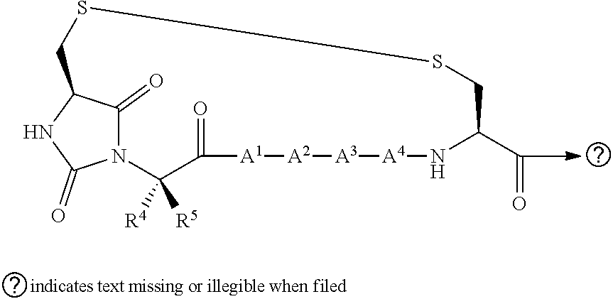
C1(=O)[A1][A2][A3][A4]NC(C=O)CSSCC2C(=O)N(C1([R4])[R5])C(=O)N2
